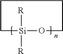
[Si]1([R])([R])CCCCO1
